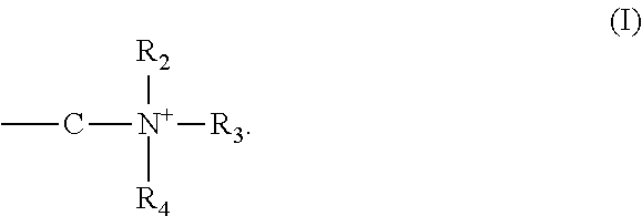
CC[N+]([R3])([R2])[R4]
